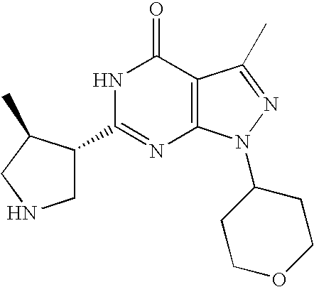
N1C(C2CNCC2C)=NC2=C(C1=O)C(C)=NN2C1CCOCC1
